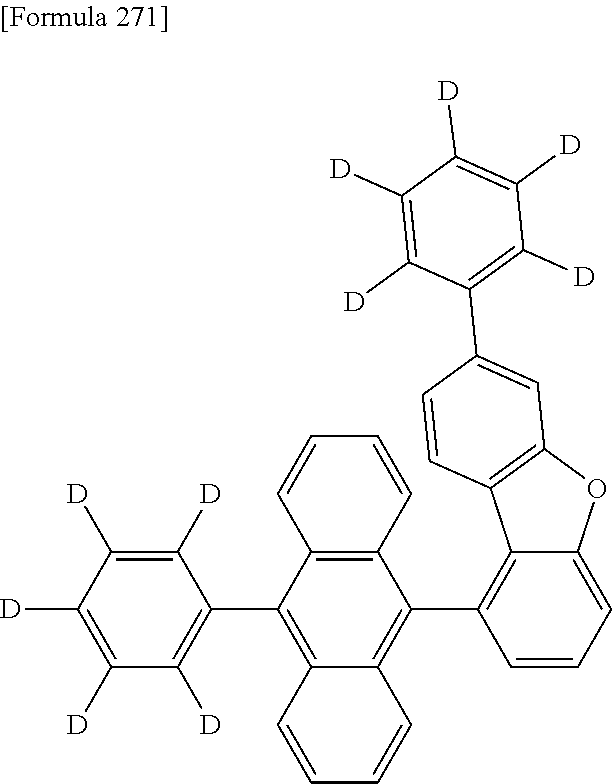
C12=C(C=CC=C1)C(C1=C3C(=CC=C1)OC1=C3C=CC(C3=C([D])C([D])=C([D])C([D])=C3[D])=C1)=C1C(=C2C2=C([D])C([D])=C([D])C([D])=C2[D])C=CC=C1
